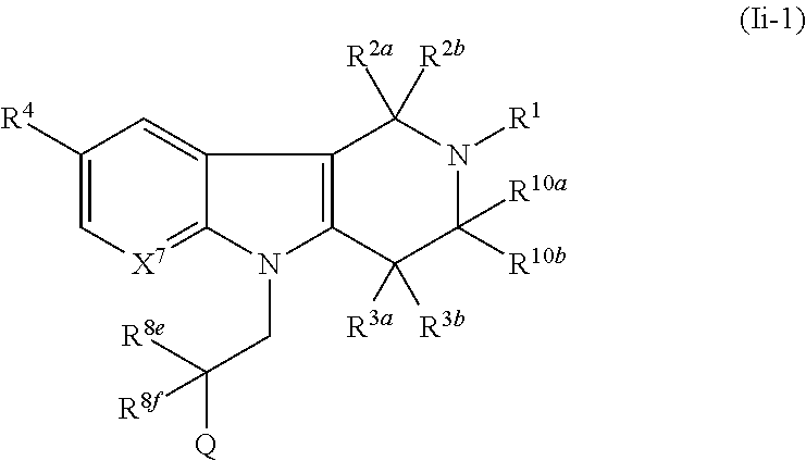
C1([R4])=C[X7]=C2C(=C1)C1=C(N2CC([R8e])([Q])[R8f])C([R3a])([R3b])C([R10a])([R10b])N([R1])C1([R2a])[R2b]
